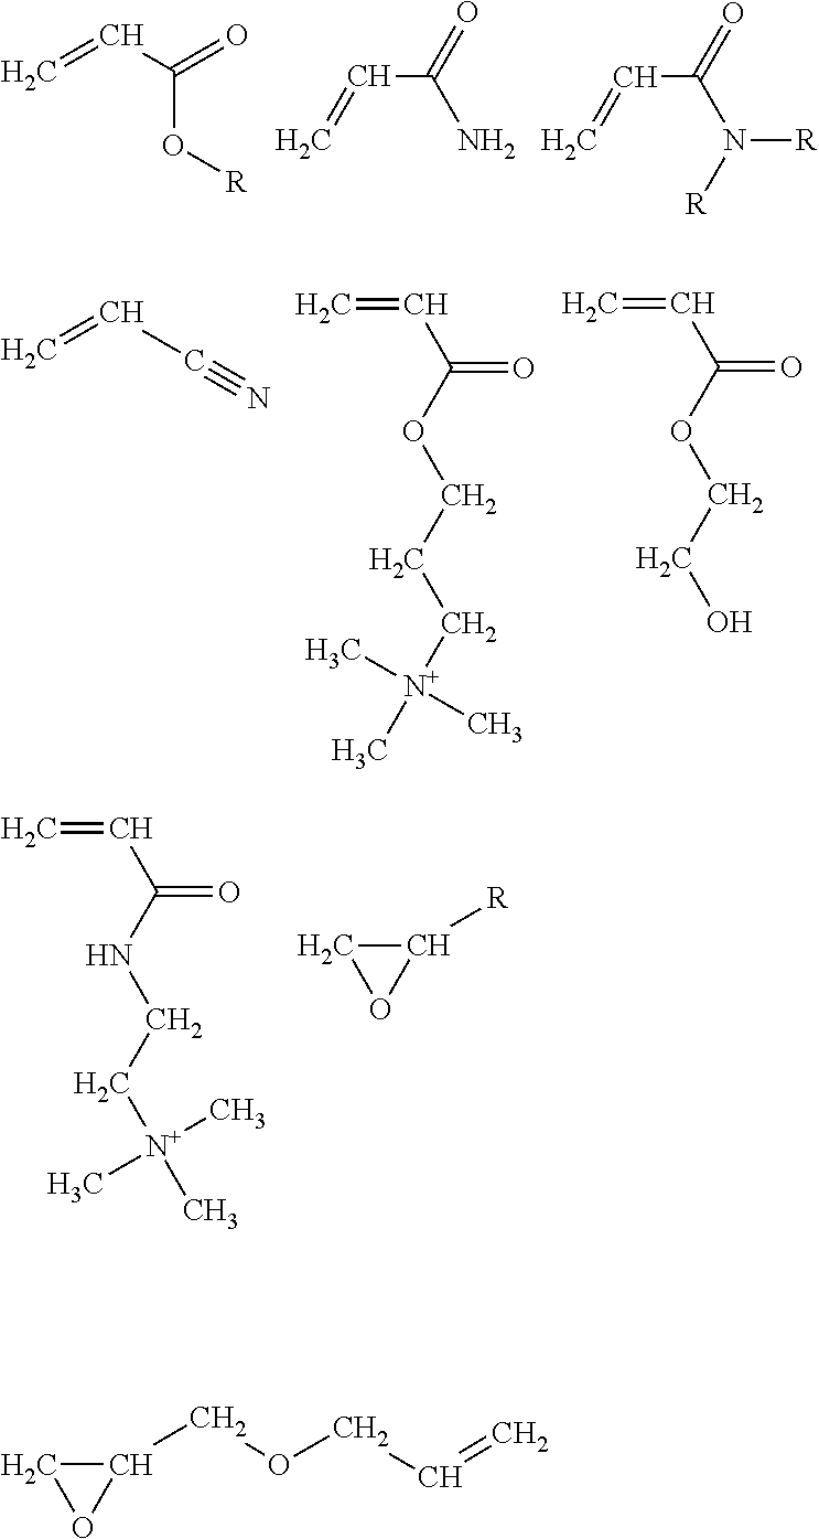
C=CC(=O)O[R].C=CC(=O)N.C=CC(=O)N([R])[R].C=CC#N.C=CC(OCCC[N+](C)(C)C)=O.C=CC(OCCO)=O.C=CC(NCC[N+](C)(C)C)=O.O1C([R])C1.O1C(COCC=C)C1
